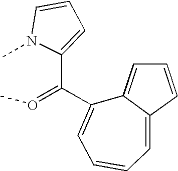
C1(C(=OC)C2=CC=CC=C3C2=CC=C3)=CC=CN1C
